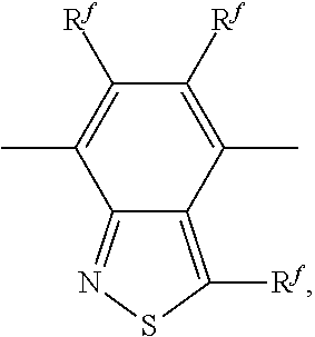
C12=NSC([Rf])=C1C(C)=C([Rf])C([Rf])=C2C
